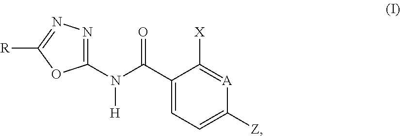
C1(N(C(C2=CC=C([Z])[A]=C2[X])=O)[H])=NN=C([R])O1
